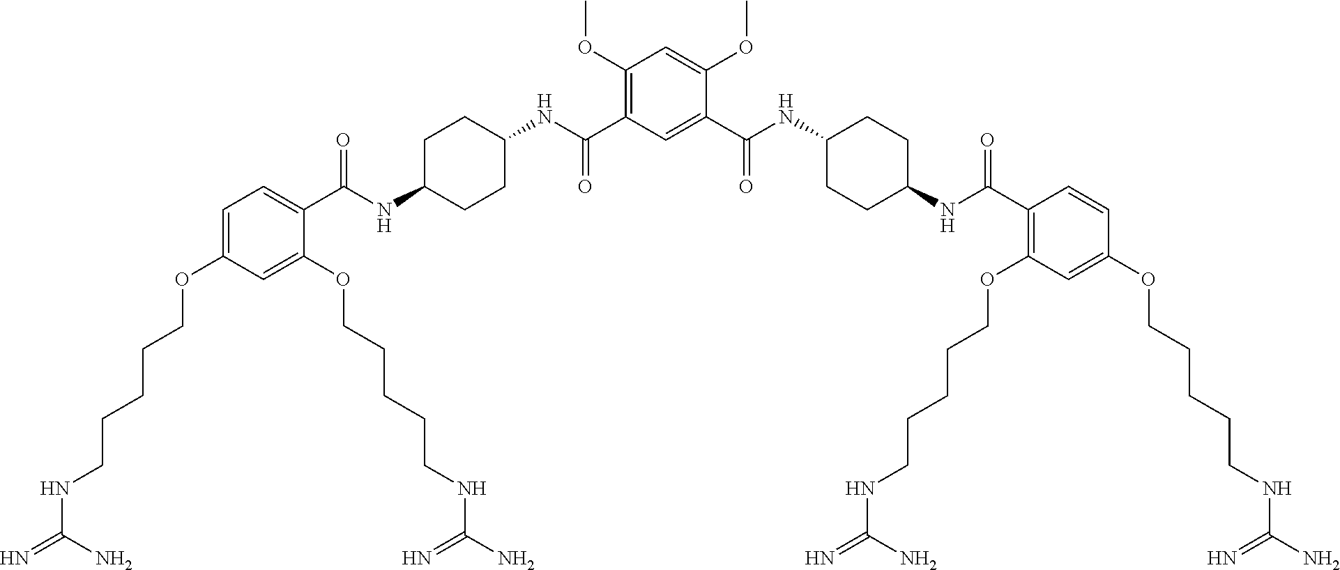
C1(C(NC2CCC(NC(C3=C(OCCCCCNC(=N)N)C=C(OCCCCCNC(N)=N)C=C3)=O)CC2)=O)=CC(C(NC2CCC(NC(C3=CC=C(OCCCCCNC(=N)N)C=C3OCCCCCNC(N)=N)=O)CC2)=O)=C(OC)C=C1OC
